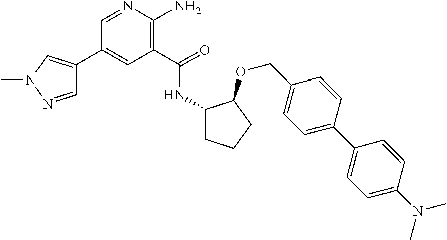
C1(C2=CN(C)N=C2)=CC(C(=O)NC2CCCC2OCC2=CC=C(C3=CC=C(N(C)C)C=C3)C=C2)=C(N)N=C1
